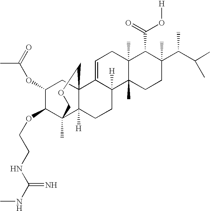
C1(OC(C)=O)C(OCCNC(NC)=N)C2(C)C3([H])C(C1)(C1=CCC4(C)C(C)(C1([H])CC3)CCC(C(C(C)C)C)(C)C4C(=O)O[H])COC2
